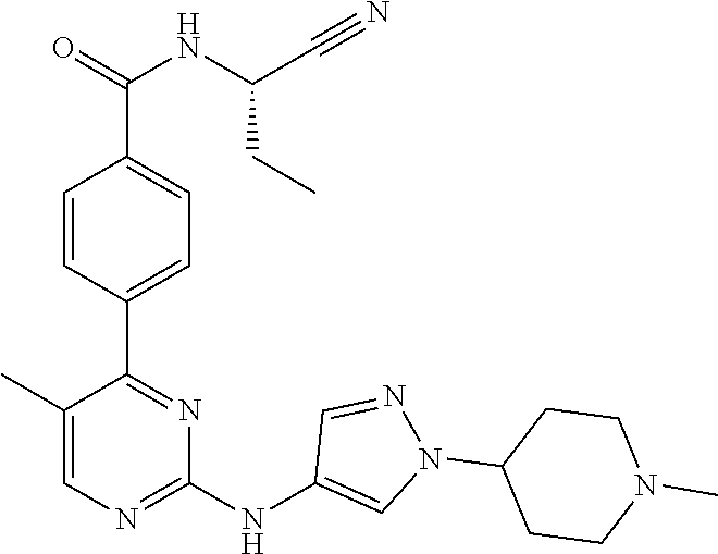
C1(C2=NC(NC3=CN(C4CCN(C)CC4)N=C3)=NC=C2C)=CC=C(C(=O)NC(C#N)CC)C=C1
